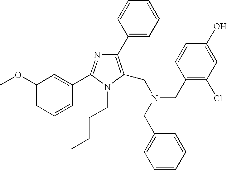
C1(OC)=CC=CC(C2=NC(C3=CC=CC=C3)=C(CN(CC3=C(Cl)C=C(O)C=C3)CC3=CC=CC=C3)N2CCCC)=C1
